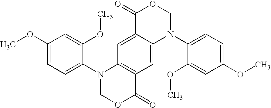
C1(OC)=CC=C(N2COC(=O)C3=C2C=C2C(=C3)N(C3=CC=C(OC)C=C3OC)COC2=O)C(OC)=C1
